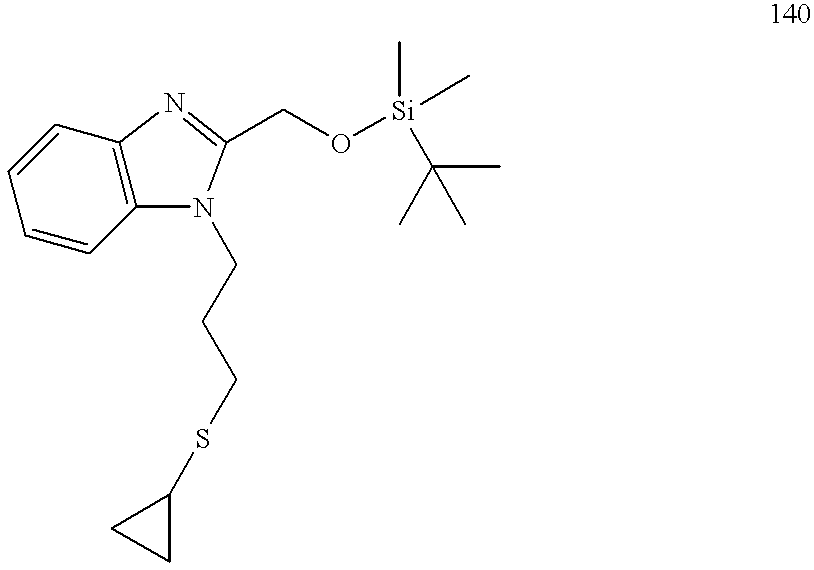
C1=CC=CC2=C1N=C(CO[Si](C)(C)C(C)(C)C)N2CCCSC1CC1
